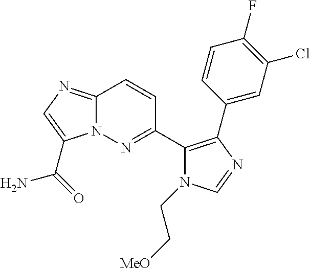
C12=NC=C(C(=O)N)N1N=C(C1=C(C3=CC(Cl)=C(F)C=C3)N=CN1CC[MeO])C=C2
